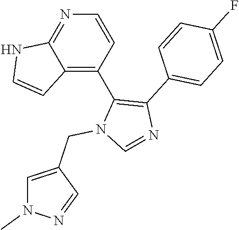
N1=C2C(=C(C3=C(C4=CC=C(F)C=C4)N=CN3CC3=CN(C)N=C3)C=C1)C=CN2
